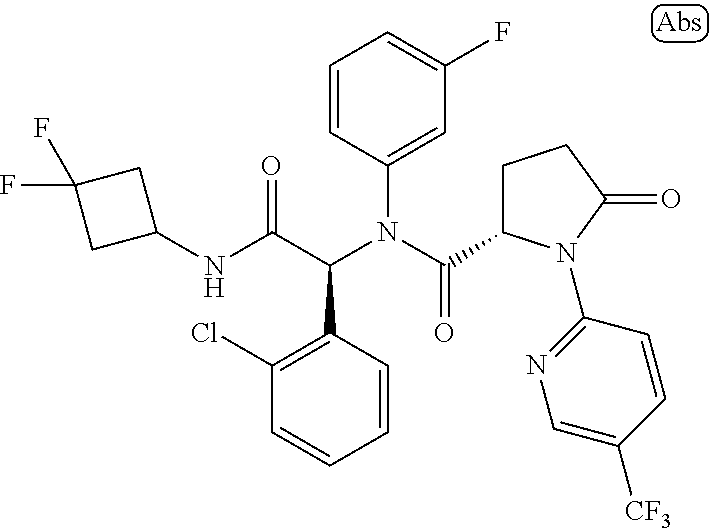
C1=CC(C(C(NC2CC(F)(F)C2)=O)N(C(=O)C2CCC(=O)N2C2=NC=C([CF3])C=C2)C2=CC(F)=CC=C2)=C(Cl)C=C1
